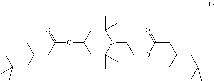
C1(C)(C)CC(OC(=O)CC(CC(C)(C)C)C)CC(C)(C)N1CCOC(CC(CC(C)(C)C)C)=O
